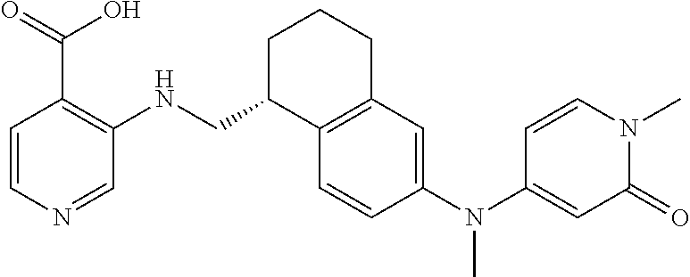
C1=CN=CC(NCC2C3=C(CCC2)C=C(N(C2=CC(=O)N(C)C=C2)C)C=C3)=C1C(=O)O
